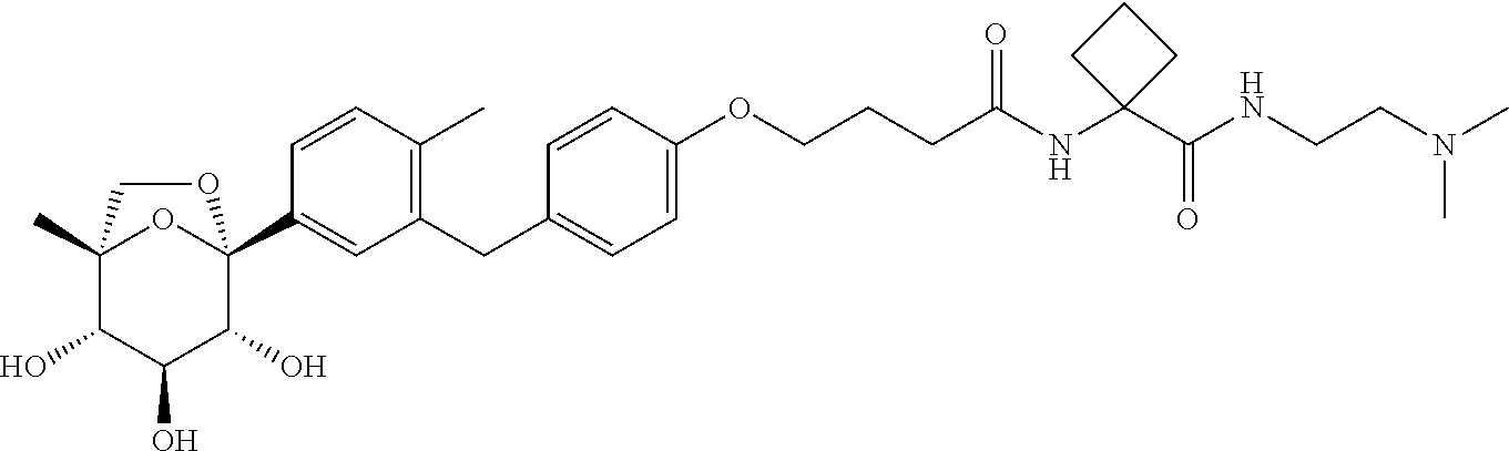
C1(CC2=CC=C(OCCCC(NC3(C(NCCN(C)C)=O)CCC3)=O)C=C2)=C(C)C=CC(C23OC(C)(C(O)C(O)C2O)CO3)=C1
